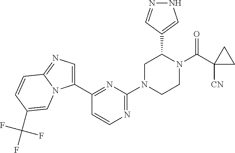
C1(C2=NC(N3CCN(C(C4([CN])CC4)=O)C(C4=CNN=C4)C3)=NC=C2)=CN=C2N1C=C(C(F)(F)F)C=C2
